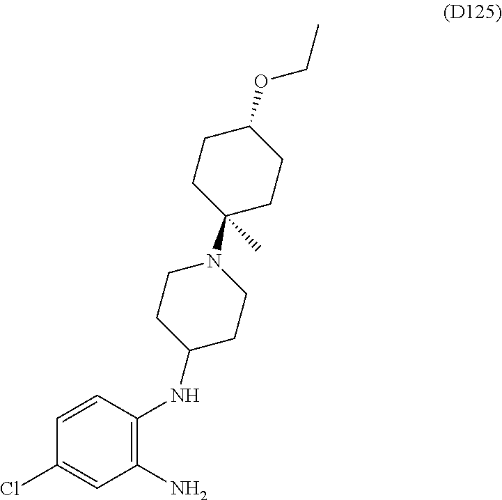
C1=CC(Cl)=CC(N)=C1NC1CCN(C2(C)CCC(OCC)CC2)CC1
